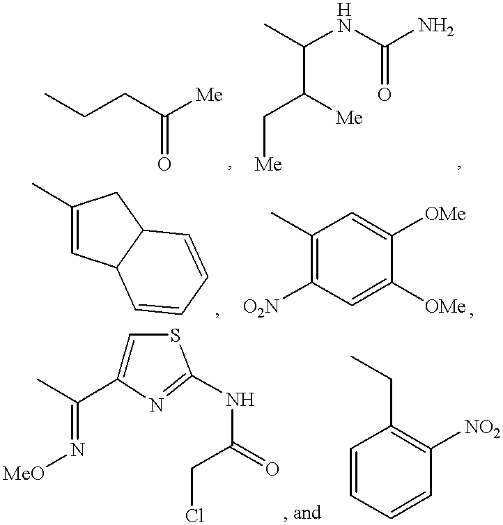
CCCC([Me])=O.CC(NC(N)=O)C([Me])C[Me].C1(C)=CC2C(C1)C=CC=C2.C1(C)=C([O2N])C=C([OMe])C([OMe])=C1.C1=C(C(C)=N[MeO])N=C(NC(CCl)=O)S1.C1=CC=CC([NO2])=C1CC
